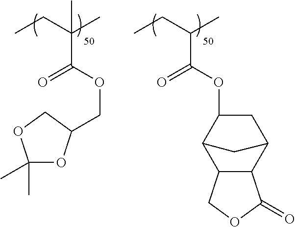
C(C(CC)C)(OC1CC2C3C(C1C2)COC3=O)=O.C(C(CC)(C)C)(OCC1OC(C)(C)OC1)=O
